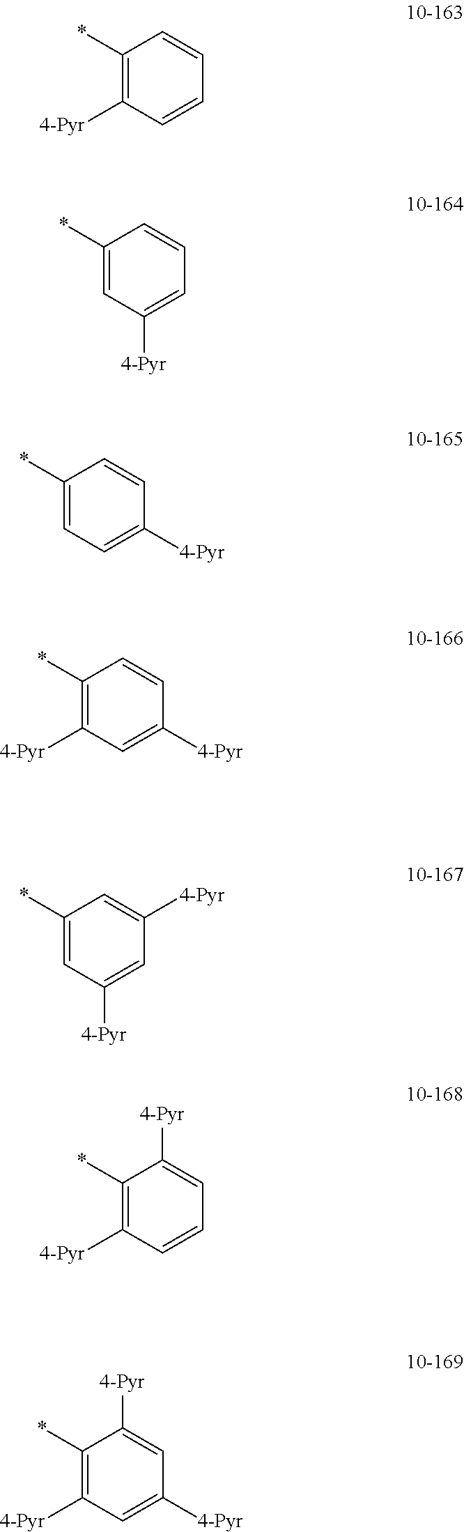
C1(*)=C([4-Pyr])C=CC=C1.C1(*)=CC([4-Pyr])=CC=C1.C1(*)=CC=C([4-Pyr])C=C1.C1(*)=C([4-Pyr])C=C([4-Pyr])C=C1.C1(*)=CC([4-Pyr])=CC([4-Pyr])=C1.C1(*)=C([4-Pyr])C=CC=C1[4-Pyr].C1(*)=C([4-Pyr])C=C([4-Pyr])C=C1[4-Pyr]
